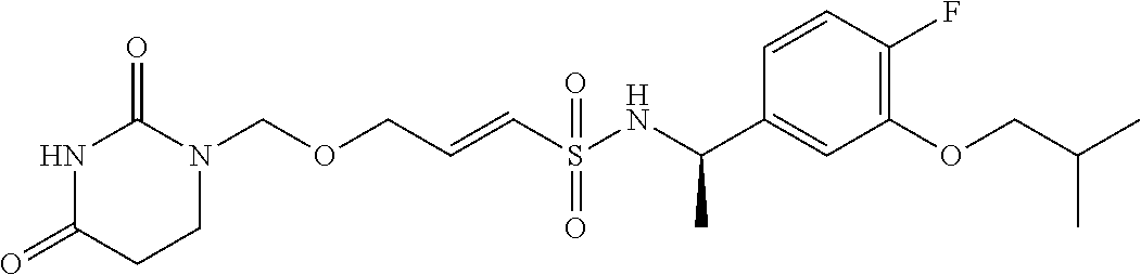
N1C(=O)CCN(COCC=CS(NC(C2=CC(OCC(C)C)=C(F)C=C2)C)(=O)=O)C1=O
